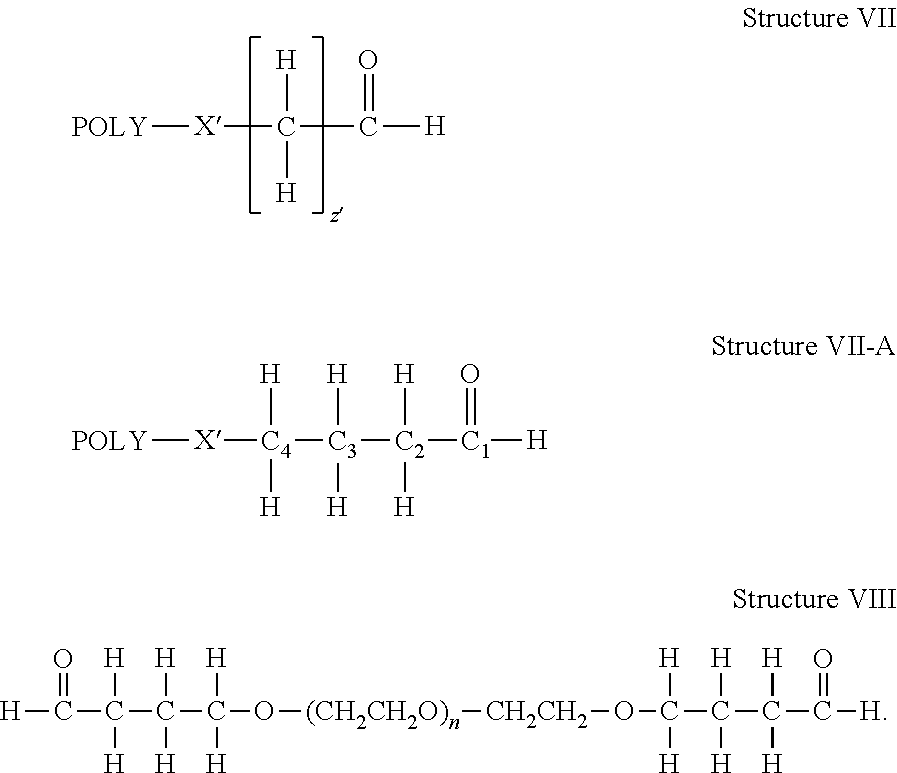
[POLY][X]C([H])([H])C(=O)[H].[POLY][X][C4]([H])([H])[C3]([H])([H])[C2]([H])([H])[C1](=O)[H].[H]C(=O)C([H])([H])C([H])([H])C([H])([H])O[(CH2CH2O)n][CH2CH2]OC(C(C(C([H])=O)([H])[H])([H])[H])([H])[H]
